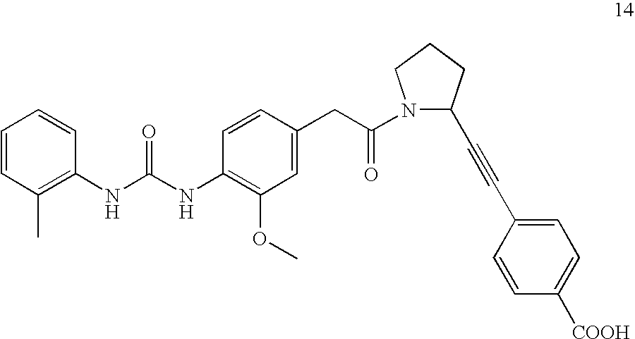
C1=CC(C)=C(NC(NC2=C(OC)C=C(CC(N3C(C#CC4=CC=C([COOH])C=C4)CCC3)=O)C=C2)=O)C=C1
